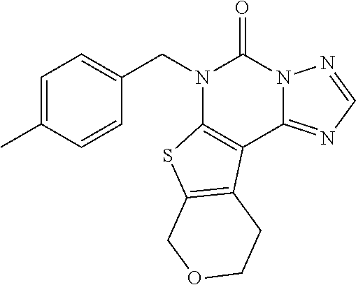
C1(CN2C3=C(C4=NC=NN4C2=O)C2=C(S3)COCC2)=CC=C(C)C=C1
